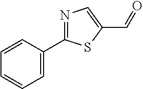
C1=C(C2=NC=C(C=O)S2)C=CC=C1
